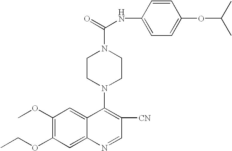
C1(NC(=O)N2CCN(C3=C([CN])C=NC4=CC(OCC)=C(OC)C=C34)CC2)=CC=C(OC(C)C)C=C1
